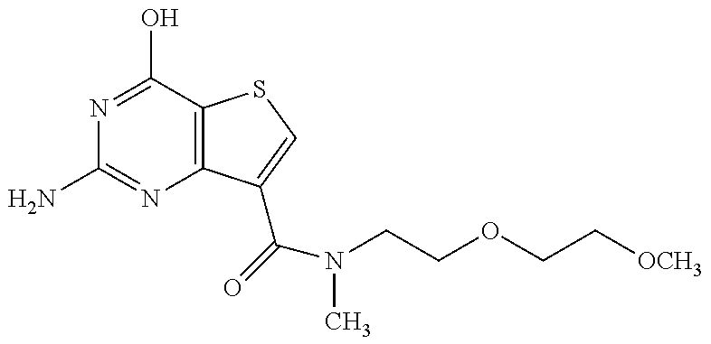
NC1=NC2=C(C(O)=N1)SC=C2C(=O)N(C)CCOCC[OCH3]
